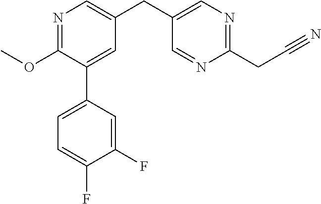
C1(OC)=NC=C(CC2=CN=C(CC#N)N=C2)C=C1C1=CC=C(F)C(F)=C1
